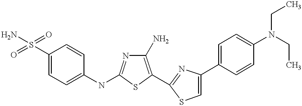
C1(S(=O)(=O)N)=CC=C(NC2=NC(N)=C(C3=NC(C4=CC=C(N(CC)CC)C=C4)=CS3)S2)C=C1
